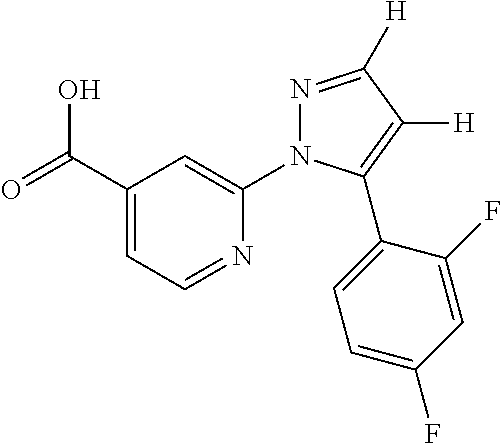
OC(C1=CC=NC(N2N=C([H])C([H])=C2C2=CC=C(F)C=C2F)=C1)=O
